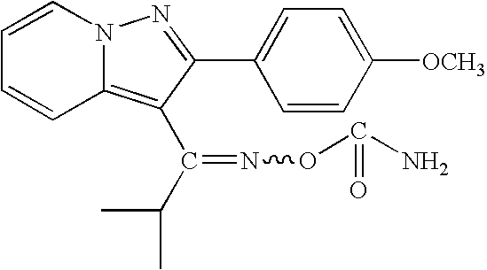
C1=CN2C(=C(C(C(C)C)=NOC(N)=O)C(C3=CC=C([OCH3])C=C3)=N2)C=C1
